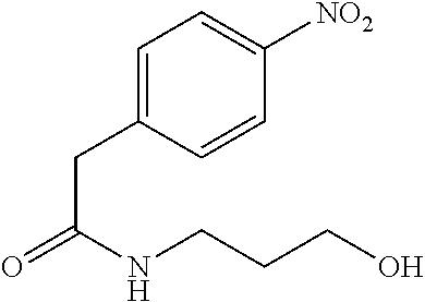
C1=C(CC(=O)NCCCO)C=CC([NO2])=C1
